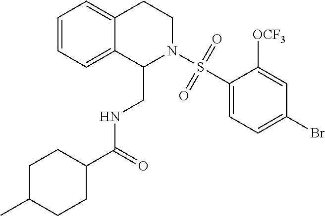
C1=CC=C2C(=C1)CCN(S(C1=CC=C(Br)C=C1[OCF3])(=O)=O)C2CNC(C1CCC(C)CC1)=O
